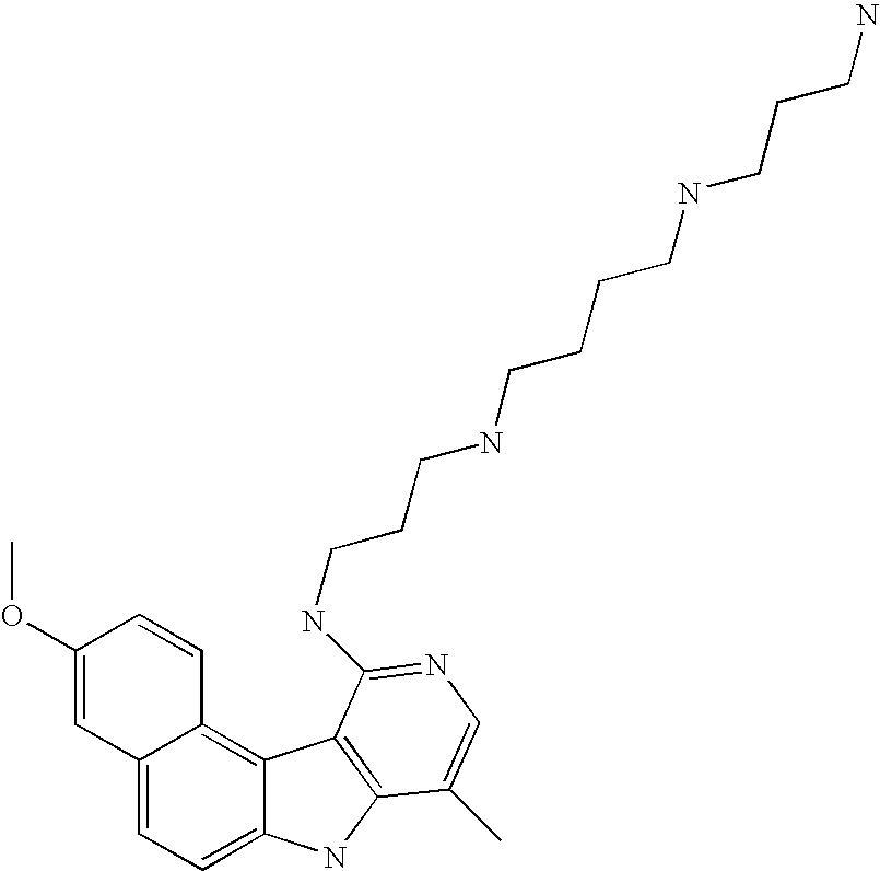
C12=CC=C3C(=C1C=CC(OC)=C2)C1=C(N3)C(C)=CN=C1NCCCNCCCCNCCCN
